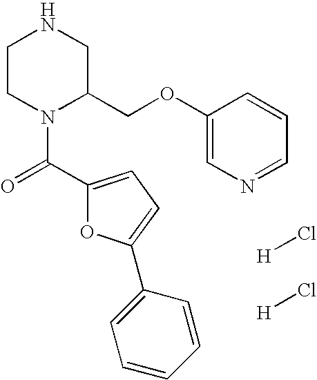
C1CN(C(=O)C2=CC=C(C3=CC=CC=C3)O2)C(COC2=CN=CC=C2)CN1.[H]Cl.[H]Cl
